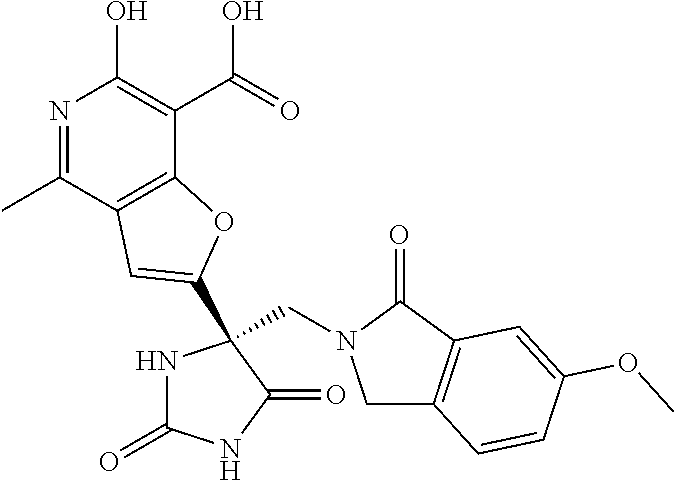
N1=C(C)C2=C(C(C(=O)O)=C1O)OC(C1(CN3CC4=C(C3=O)C=C(OC)C=C4)NC(=O)NC1=O)=C2
